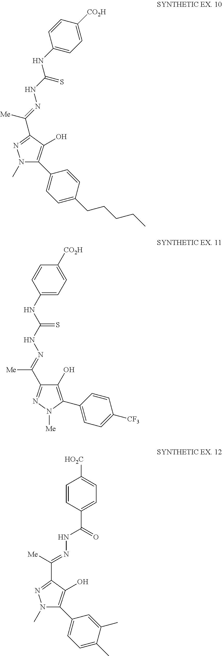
N1(C)C(C2=CC=C(CCCCC)C=C2)=C(O)C(C(=NNC(=S)NC2=CC=C([CO2H])C=C2)[Me])=N1.C1(O)=C(C2=CC=C([CF3])C=C2)N([Me])N=C1C(=NNC(NC1=CC=C([CO2H])C=C1)=S)[Me].N1(C)C(C2=CC=C(C)C(C)=C2)=C(O)C(C([Me])=NNC(C2=CC=C([HO2C])C=C2)=O)=N1
